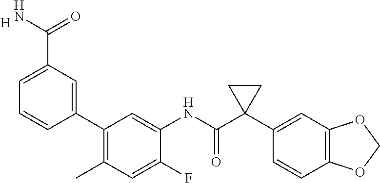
C1(F)=CC(C)=C(C2=CC(C(N)=O)=CC=C2)C=C1NC(C1(C2=CC3=C(C=C2)OCO3)CC1)=O.[H]
